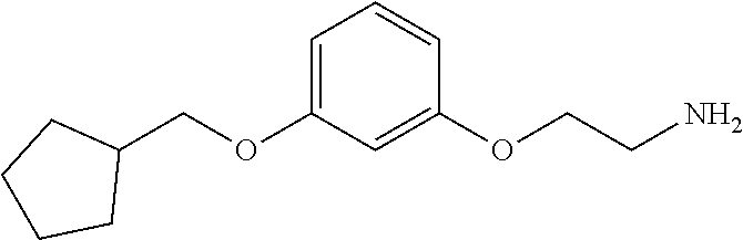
C1=C(OCC2CCCC2)C=C(OCCN)C=C1
